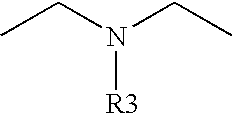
CCN(CC)[R3]
